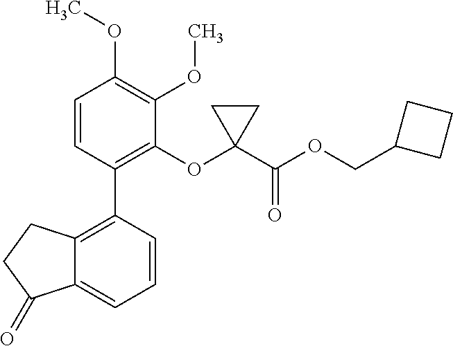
C12=C(C3=C(OC4(C(OCC5CCC5)=O)CC4)C(OC)=C(OC)C=C3)C=CC=C1C(=O)CC2
